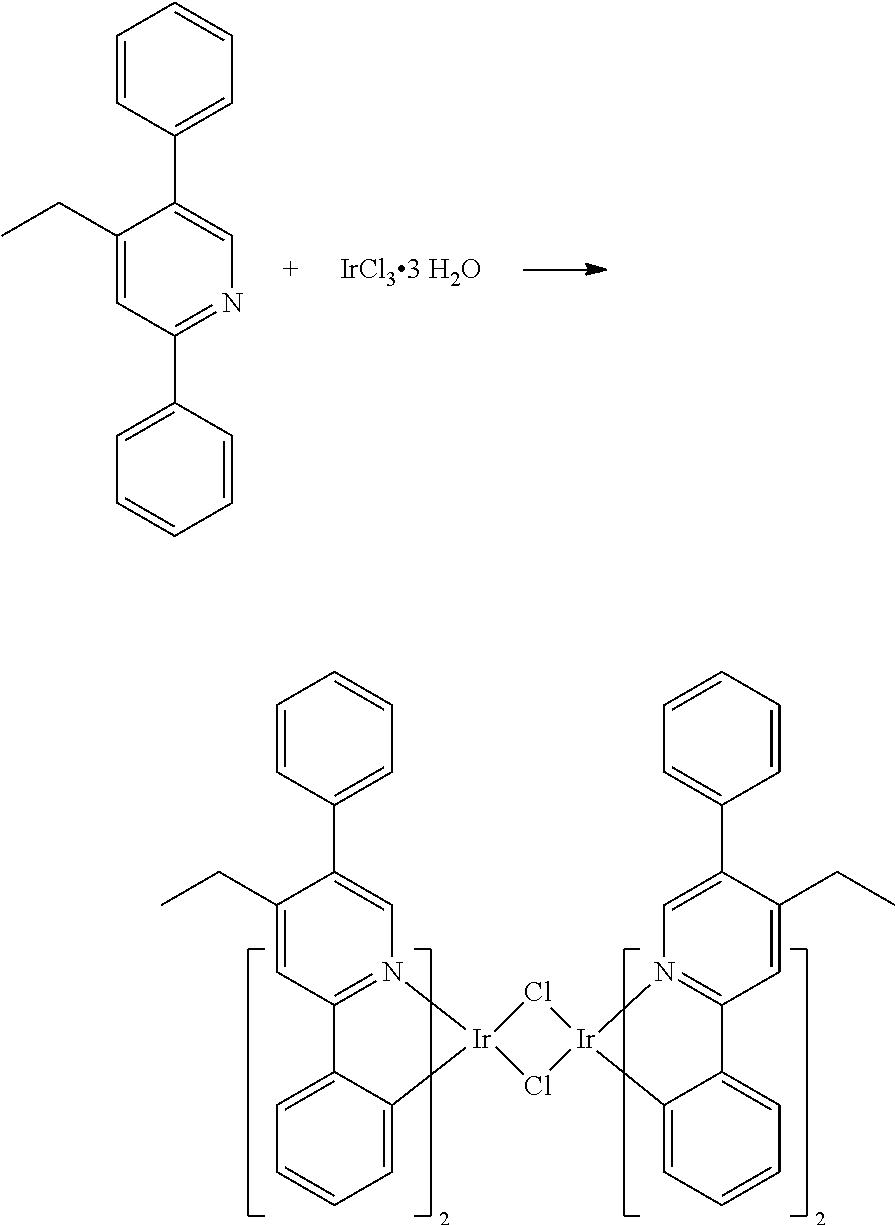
C1=CC=CC(C2=NC=C(C3=CC=CC=C3)C(CC)=C2)=C1.C1=CC=C2C(=C1)C1=N(C=C(C3=CC=CC=C3)C(CC)=C1)[Ir]21Cl[Ir]2(C3=CC=CC=C3C3=N2C=C(C2=CC=CC=C2)C(CC)=C3)Cl1
